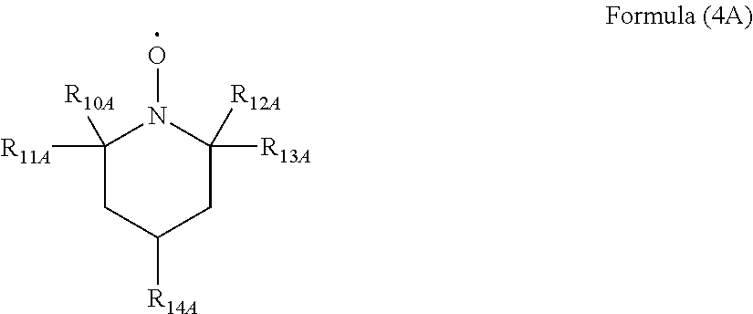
C1([R11A])([R10A])CC([R14A])CC([R12A])([R13A])N1O
